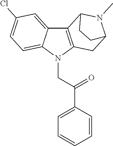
C12=CC(Cl)=CC=C1N(CC(=O)C1=CC=CC=C1)C1=C2C2N(C)C(C1)CC2
